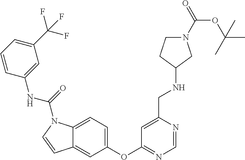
C1(OC2=NC=NC(CNC3CCN(C(OC(C)(C)C)=O)C3)=C2)=CC=C2C(=C1)C=CN2C(NC1=CC(C(F)(F)F)=CC=C1)=O
